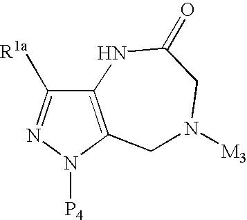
C12=C(N([P4])N=C1[R1a])CN([M3])CC(=O)N2
